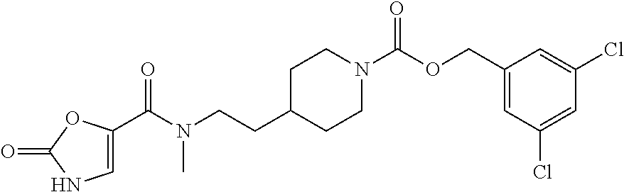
C1(COC(N2CCC(CCN(C(=O)C3=CNC(=O)O3)C)CC2)=O)=CC(Cl)=CC(Cl)=C1
